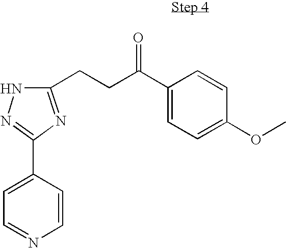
C1=CC(C2=NNC(CCC(C3=CC=C(OC)C=C3)=O)=N2)=CC=N1
